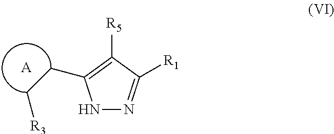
N1N=C([R1])C([R5])=C1CC[R3].[A]
